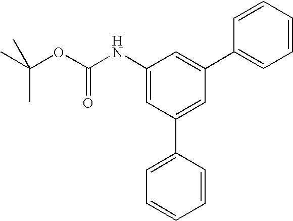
C1(NC(OC(C)(C)C)=O)=CC(C2=CC=CC=C2)=CC(C2=CC=CC=C2)=C1
